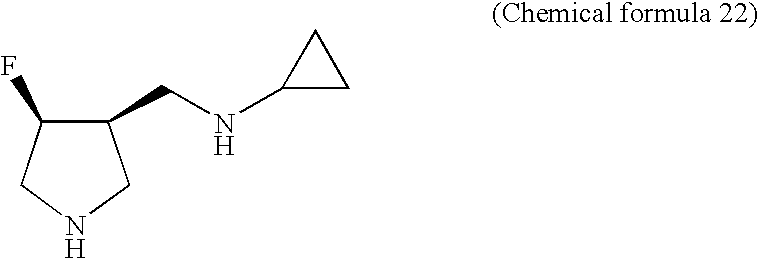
C1(CNC2CC2)C(F)CNC1
